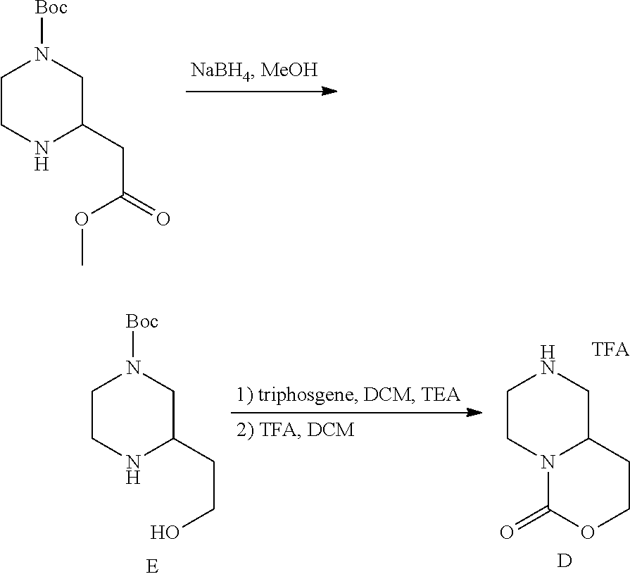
C1CNC(CC(=O)OC)CN1[Boc].C1CNC(CCO)CN1[Boc].C1CN2C(CN1)CCOC2=O.[D]
